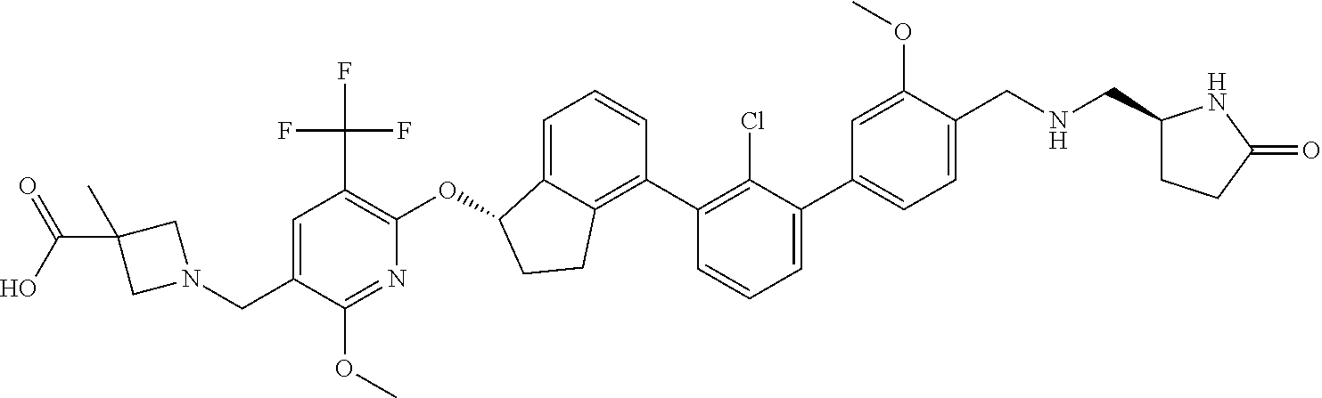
C(C1=CC(C(F)(F)F)=C(OC2C3=CC=CC(C4=C(Cl)C(C5=CC=C(CNCC6CCC(=O)N6)C(OC)=C5)=CC=C4)=C3CC2)N=C1OC)N1CC(C)(C(=O)O)C1
